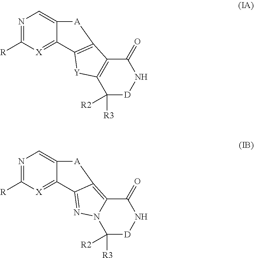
N1=C([R])[X]=C2C(=C1)[A]C1=C2[Y]C2=C1C(=O)N[D]C2([R3])[R2].N1=C([R])[X]=C2C(=C1)[A]C1=C3C(=O)N[D]C([R3])([R2])N3N=C21
